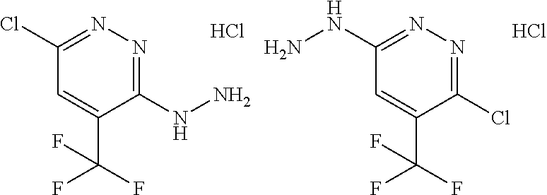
C1(Cl)=NN=C(NN)C(C(F)(F)F)=C1.Cl.C1(NN)=NN=C(Cl)C(C(F)(F)F)=C1.Cl
